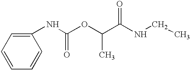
C1(NC(OC(C(NCC)=O)C)=O)=CC=CC=C1
